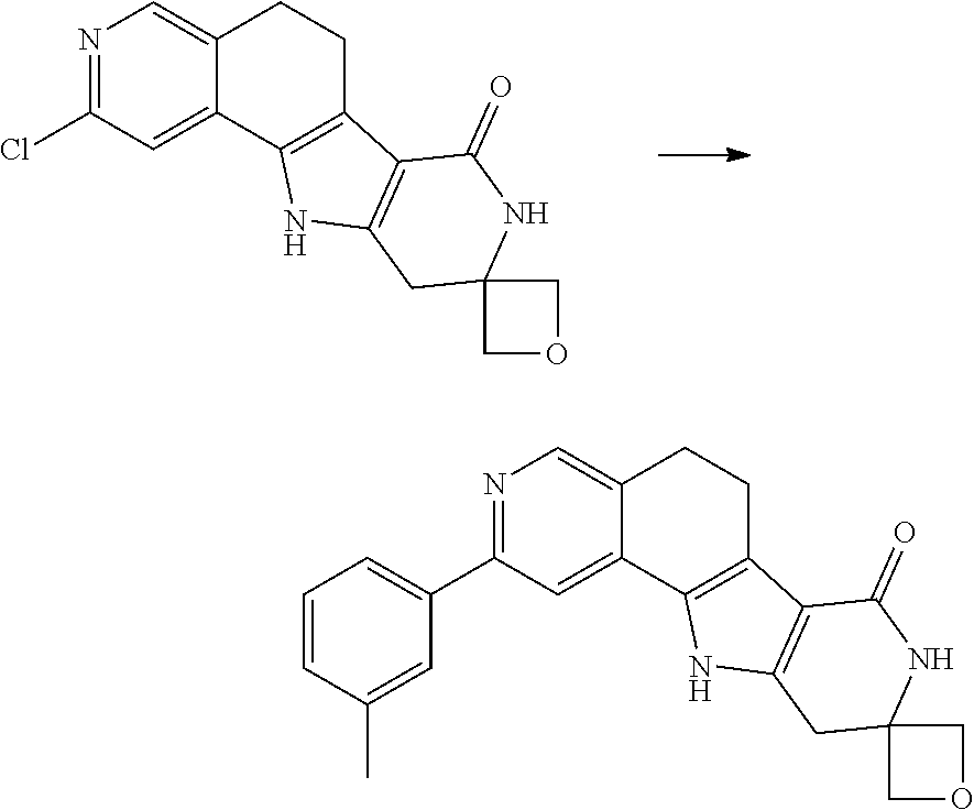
N1=C(Cl)C=C2C(=C1)CCC1=C2NC2=C1C(=O)NC1(C2)COC1.N1=C(C2=CC=CC(C)=C2)C=C2C(=C1)CCC1=C2NC2=C1C(=O)NC1(C2)COC1
